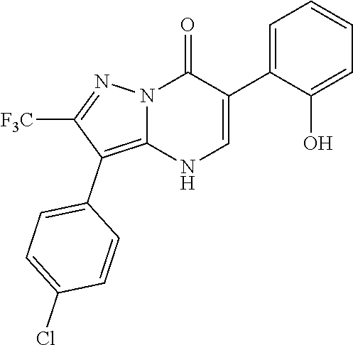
O=C1N2C(=C(C3=CC=C(Cl)C=C3)C([F3C])=N2)NC=C1C1=CC=CC=C1O
